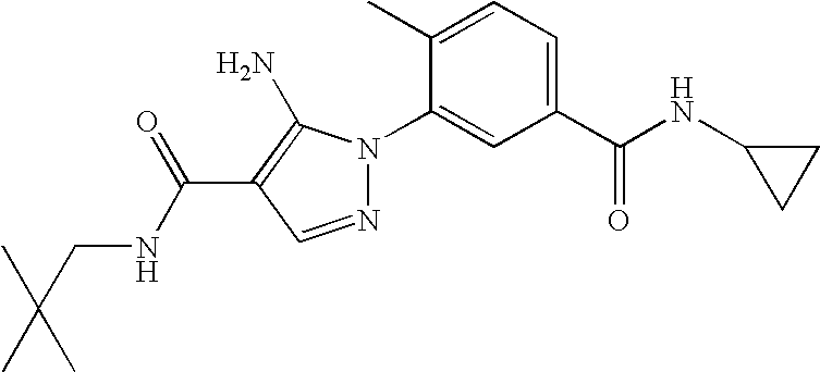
C1(N2N=CC(C(NCC(C)(C)C)=O)=C2N)=CC(C(NC2CC2)=O)=CC=C1C
